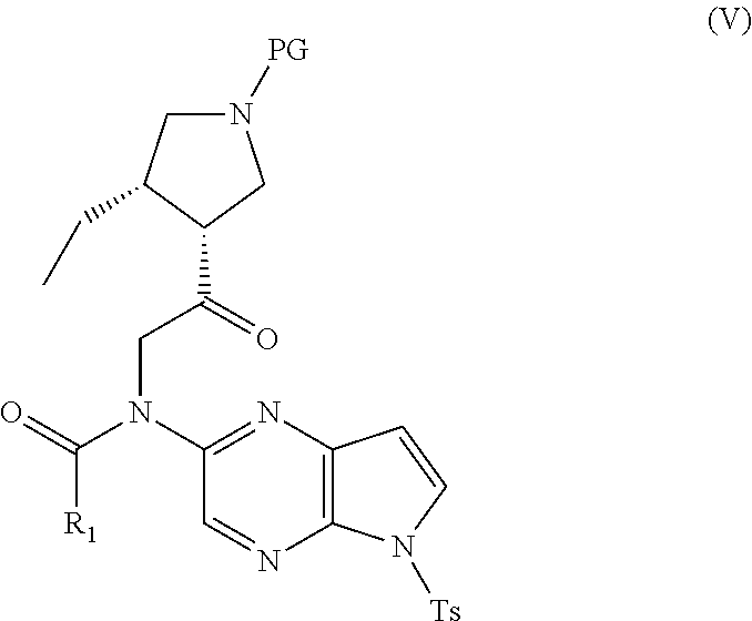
N1=C(N(C(=O)[R1])CC(C2CN([PG])CC2CC)=O)C=NC2=C1C=CN2[Ts]
